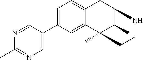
C1=C(C2=CN=C(C)N=C2)C=C2C(=C1)CC1C(C)C2(C)CCN1
